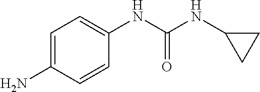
C1(NC(NC2CC2)=O)=CC=C(N)C=C1
